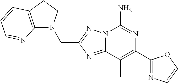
C12=NC(CN3C4=C(CC3)C=CC=N4)=NN1C(N)=NC(C1=NC=CO1)=C2C
